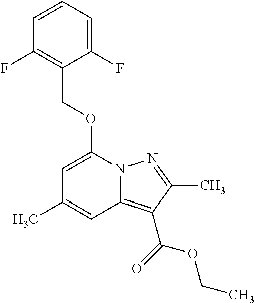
C1=CC=C(F)C(COC2=CC(C)=CC3=C(C(=O)OCC)C(C)=NN23)=C1F
